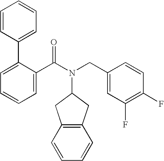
C1=CC=C(C2=CC=CC=C2)C(C(N(CC2=CC(F)=C(F)C=C2)C2CC3=C(C2)C=CC=C3)=O)=C1
